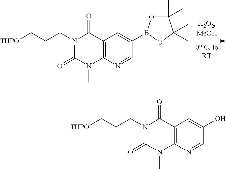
C12=C(N=CC(B3OC(C)(C)C(C)(C)O3)=C1)N(C)C(=O)N(CCC[THPO])C2=O.C12=C(N=CC(O)=C1)N(C)C(=O)N(CCC[THPO])C2=O
